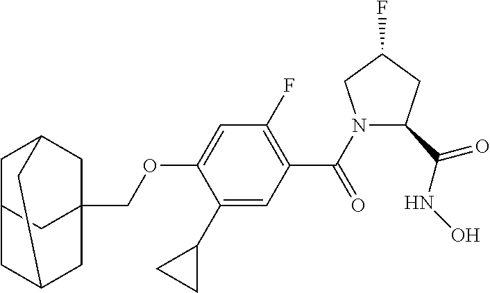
C1C2CC3(COC4=CC(F)=C(C(=O)N5C(C(=O)NO)CC(F)C5)C=C4C4CC4)CC1CC(C2)C3
